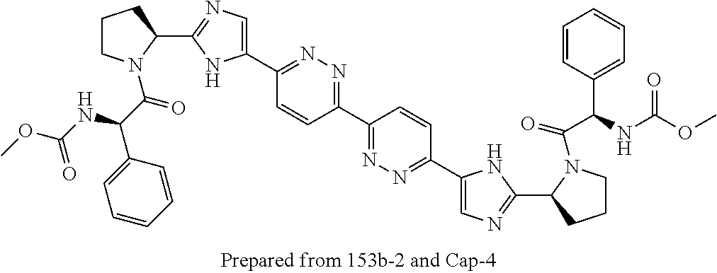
C1(C2=NN=C(C3=NN=C(C4=CN=C(C5N(C(C(NC(OC)=O)C6=CC=CC=C6)=O)CCC5)N4)C=C3)C=C2)=CN=C(C2N(C(C(C3=CC=CC=C3)NC(OC)=O)=O)CCC2)N1
